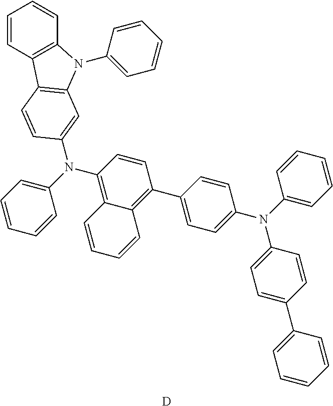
[D].C1=CC(C2=CC=C(N(C3=CC=CC=C3)C3=CC=C(C4=CC=CC=C4)C=C3)C=C2)=C2C(=C1N(C1=CC=CC=C1)C1=CC3=C(C4=C(C=CC=C4)N3C3=CC=CC=C3)C=C1)C=CC=C2
